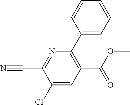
C1(Cl)=CC(C(OC)=O)=C(C2=CC=CC=C2)N=C1C#N
